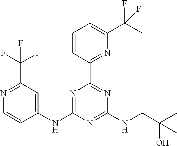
N1=C(C(F)(F)F)C=C(NC2=NC(C3=NC(C(C)(F)F)=CC=C3)=NC(NCC(O)(C)C)=N2)C=C1
